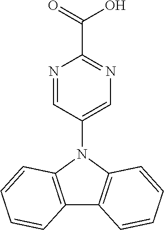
N1=CC(N2C3=C(C4=C2C=CC=C4)C=CC=C3)=CN=C1C(O)=O
